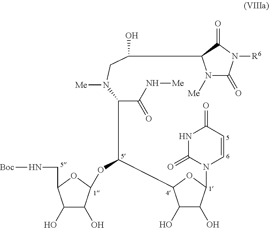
C(C(N[Me])=O)(N(CC(O)C1N([Me])C(=O)N([R6])C1=O)[Me])C(OC1C(O)C(O)C(CN[Boc])O1)C1C(O)C(O)C(N2C=CC(=O)NC2=O)O1
